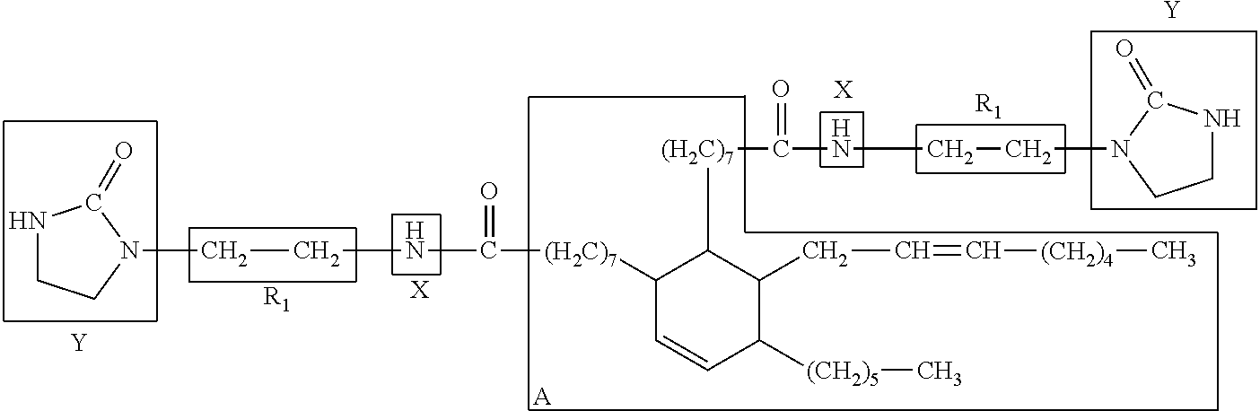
N1CCN(CCNC(=O)[(H2C)7]C2C([(H2C)7]C(NCCN3CCNC3=O)=O)C(CC=C[(CH2)4]C)C([(CH2)5]C)C=C2)C1=O.[Y].[X].[R1].[A].[X].[R1].[Y]
